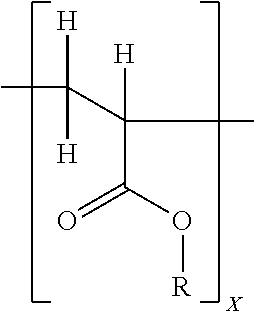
CC([H])(C(C)([H])C(O[R])=O)[H]
